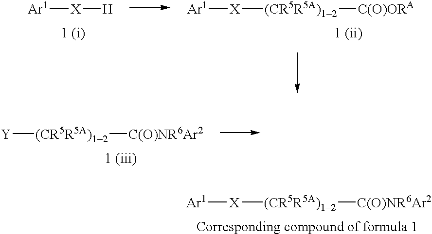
[Ar1][X][H].[Ar1][X][(CR5R5A)12][C(O)ORA].[Y][(CR5R5A)12][C(O)NR6Ar2].[Ar1][X][(CR5R5A)12][C(O)NR6Ar2]
